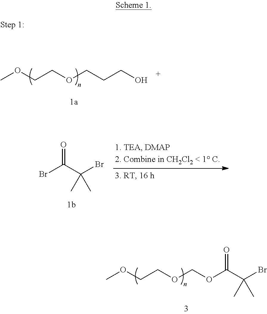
COCCOCCCO.BrC(C(Br)(C)C)=O.COCCOCOC(C(Br)(C)C)=O
